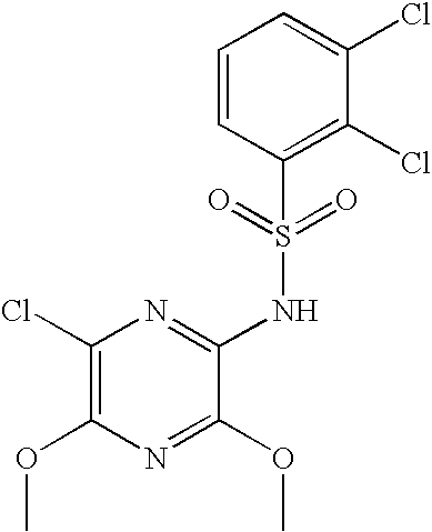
C1(Cl)=C(OC)N=C(OC)C(NS(C2=C(Cl)C(Cl)=CC=C2)(=O)=O)=N1
